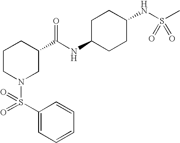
C1=CC(S(=O)(N2CC(C(NC3CCC(NS(C)(=O)=O)CC3)=O)CCC2)=O)=CC=C1
